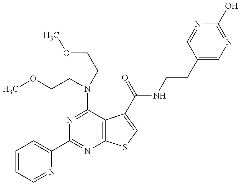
C1=CC=NC(C2=NC3=C(C(N(CCOC)CCOC)=N2)C(C(NCCC2=CN=C(O)N=C2)=O)=CS3)=C1
